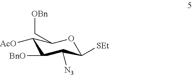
C1([AcO])C([BnO])C([N3])C([SEt])OC1C[OBn]
